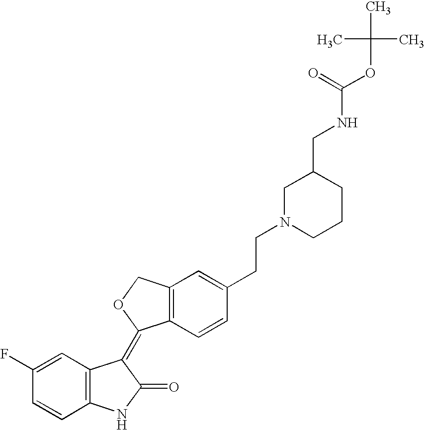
C12=C(C=CC(CCN3CCCC(CNC(OC(C)(C)C)=O)C3)=C1)C(=C1C3=C(NC1=O)C=CC(F)=C3)OC2
